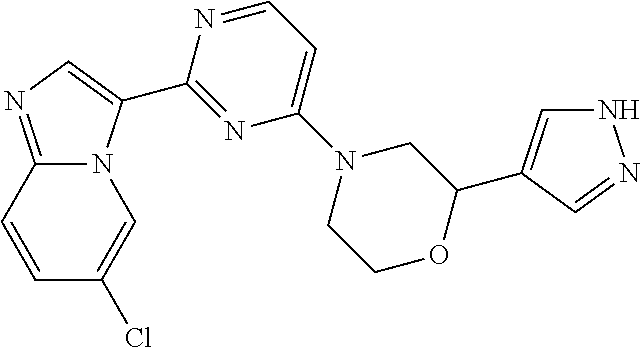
C12=NC=C(C3=NC(N4CCOC(C5=CNN=C5)C4)=CC=N3)N1C=C(Cl)C=C2
